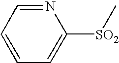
N1=CC=CC=C1[SO2]C
